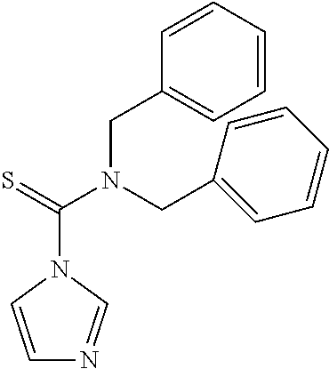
C1=CN(C(=S)N(CC2=CC=CC=C2)CC2=CC=CC=C2)C=N1
